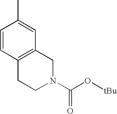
C12=C(C=C(C)C=C1)CN(C(O[tBu])=O)CC2
